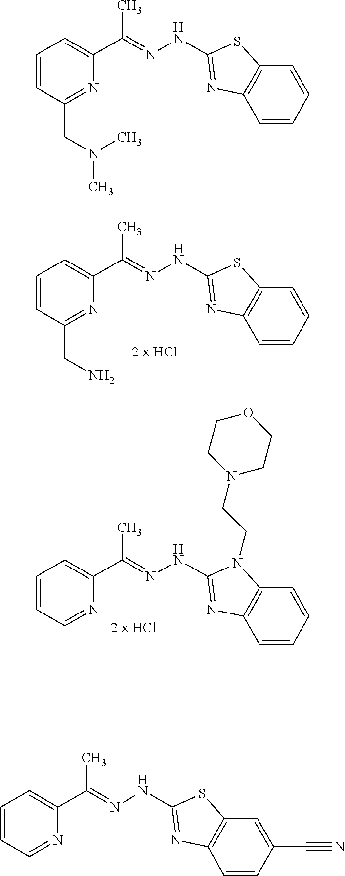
C1=CC(CN)=NC(C(C)=NNC2=NC3=C(C=CC=C3)S2)=C1.C1=CC=NC(C(C)=NNC2=NC3=C(C=CC=C3)N2CCN2CCOCC2)=C1.C1=CC(CN(C)C)=NC(C(C)=NNC2=NC3=C(C=CC=C3)S2)=C1.C1=CC=NC(C(C)=NNC2=NC3=C(C=C(C#N)C=C3)S2)=C1
